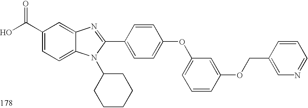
OC(C1=CC=C2C(=C1)N=C(C1=CC=C(OC3=CC=CC(OCC4=CN=CC=C4)=C3)C=C1)N2C1CCCCC1)=O
